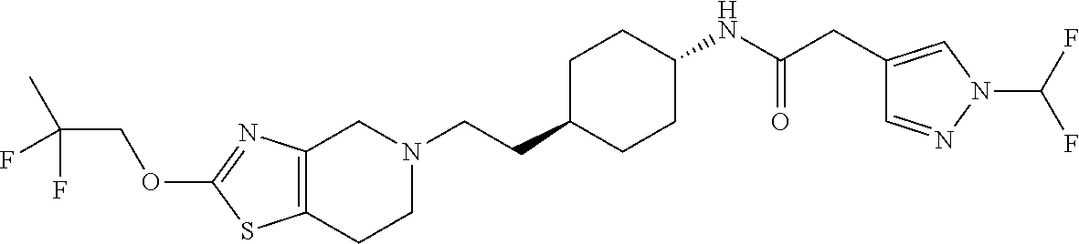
C12=C(CCN(CCC3CCC(NC(CC4=CN(C(F)F)N=C4)=O)CC3)C1)SC(OCC(C)(F)F)=N2
